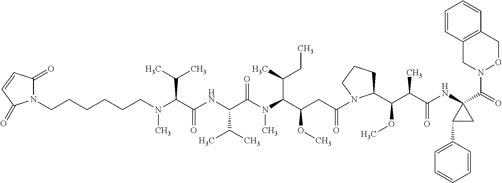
C1=CC2=C(C=C1)CON(C(=O)C1(NC(C(C(C3CCCN3C(CC(C(N(C(C(NC(C(N(C)CCCCCCN3C(=O)C=CC3=O)C(C)C)=O)C(C)C)=O)C)C(C)CC)OC)=O)OC)C)=O)C(C3=CC=CC=C3)C1)C2
